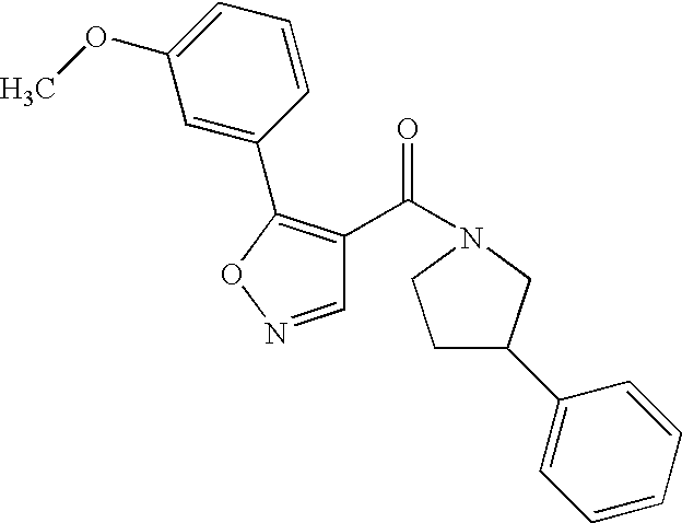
C1=NOC(C2=CC(OC)=CC=C2)=C1C(N1CC(C2=CC=CC=C2)CC1)=O
